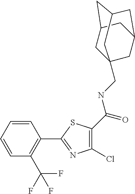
C1=CC=CC(C(F)(F)F)=C1C1=NC(Cl)=C(C(NCC23CC4CC(CC(C2)C4)C3)=O)S1
